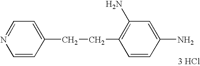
C1(CCC2=C(N)C=C(N)C=C2)=CC=NC=C1.[3 HCl]
